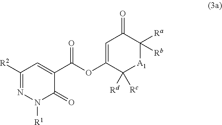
C1([R2])=NN([R1])C(=O)C(C(OC2=CC(=O)C([Ra])([Rb])[A1]C2([Rd])[Rc])=O)=C1
